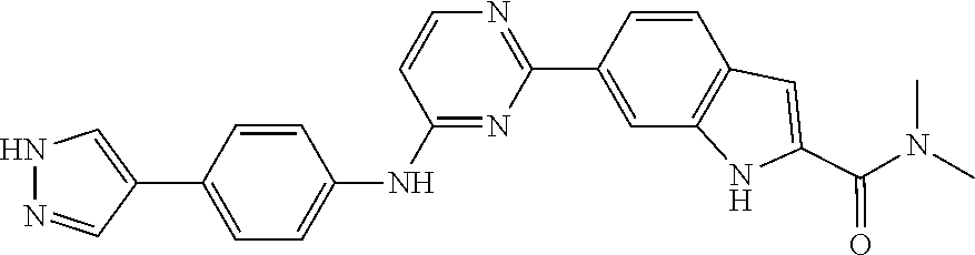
C1=CC(NC2=NC(C3=CC4=C(C=C3)C=C(C(N(C)C)=O)N4)=NC=C2)=CC=C1C1=CNN=C1
